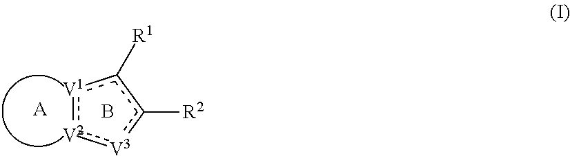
[V1]1:[V2]:[V3]c([R2])c1[R1].[A].B
